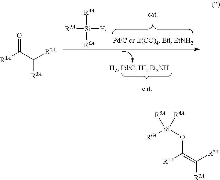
[R4A][Si]([R6A])([H])[R5A].O=C(C([R2A])[R3A])[R1A].O(C(=C([R2A])[R3A])[R1A])[Si]([R5A])([R6A])[R4A]
